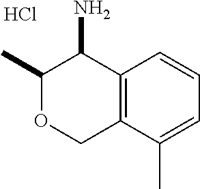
C12=C(C=CC=C1C)C(N)C(C)OC2.Cl
